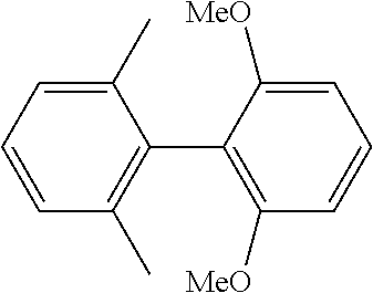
C1(C)=CC=CC(C)=C1C1=C([MeO])C=CC=C1[MeO]
